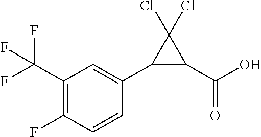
C1(C2=CC(C(F)(F)F)=C(F)C=C2)C(C(O)=O)C1(Cl)Cl
